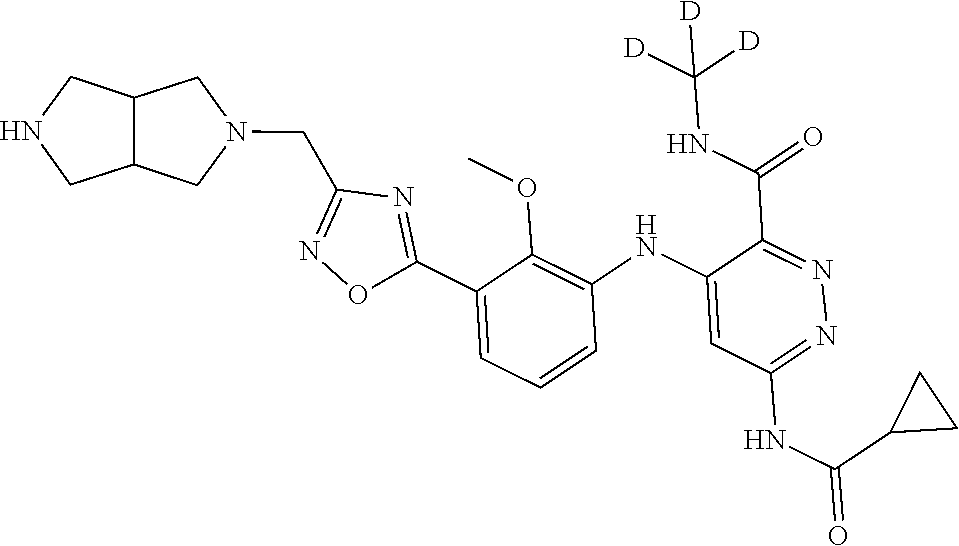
C1=C(C2=NC(CN3CC4C(C3)CNC4)=NO2)C(OC)=C(NC2=CC(NC(C3CC3)=O)=NN=C2C(NC([D])([D])[D])=O)C=C1
